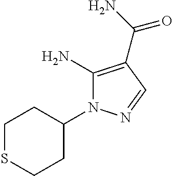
C1SCCC(N2C(N)=C(C(N)=O)C=N2)C1
